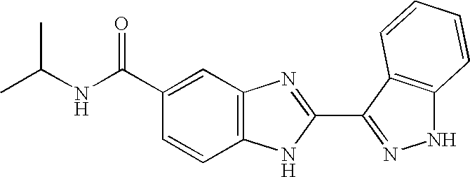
C12=C(C=C(C(=O)NC(C)C)C=C1)N=C(C1=NNC3=C1C=CC=C3)N2
